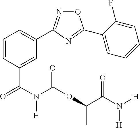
C1=C(C(N(C(=O)OC(C)C(N([H])[H])=O)[H])=O)C=CC=C1C1=NOC(C2=CC=CC=C2F)=N1
